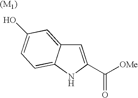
C1=C(C([OMe])=O)NC2=CC=C(O)C=C12
